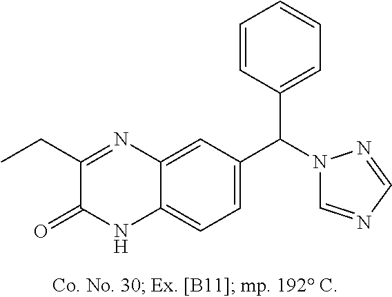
C1(CC)=NC2=CC(C(N3C=NC=N3)C3=CC=CC=C3)=CC=C2NC1=O
